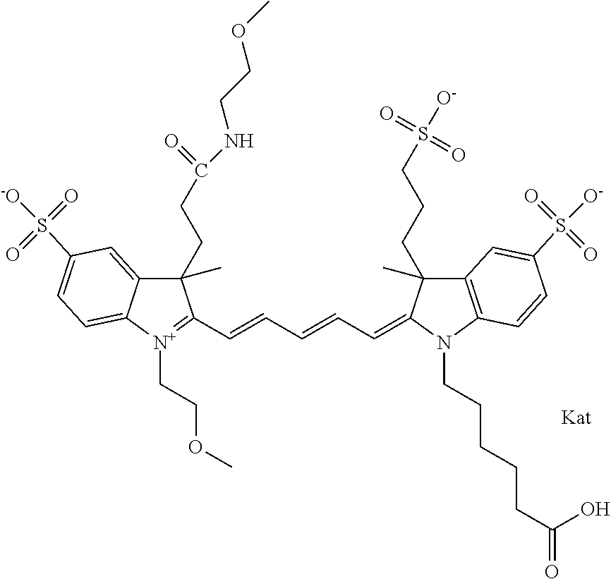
C1(CCC(NCCOC)=O)(C)C2=CC(S([-O])(=O)=O)=CC=C2[N+](CCOC)=C1C=CC=CC=C1C(C)(CCCS([O-])(=O)=O)C2=C(N1CCCCCC(=O)O)C=CC(S([O-])(=O)=O)=C2
